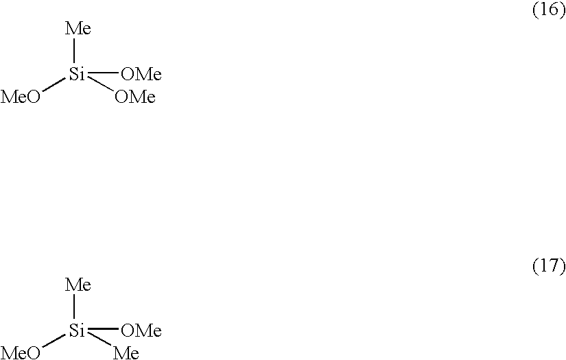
[Me][Si]([MeO])([OMe])[OMe].[Me][Si]([MeO])([Me])[OMe]
